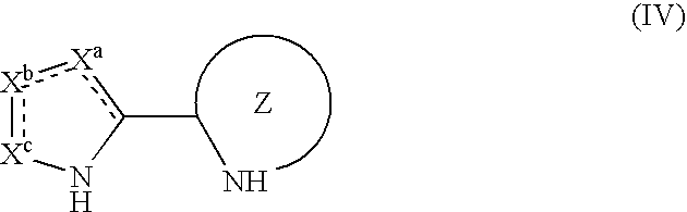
[Xb]1[Xc]NC(CN)[Xa]1
